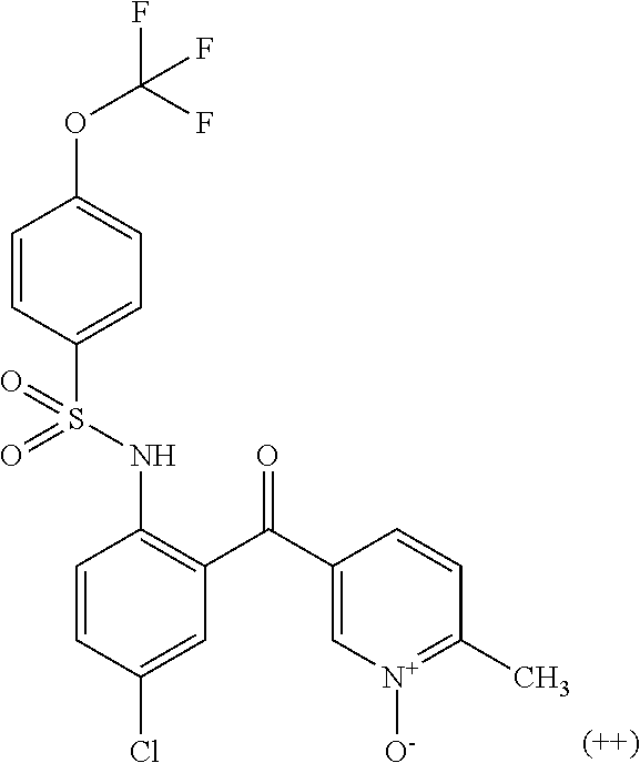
C1=CC(S(NC2=C(C(C3=C[N+]([O-])=C(C)C=C3)=O)C=C(Cl)C=C2)(=O)=O)=CC=C1OC(F)(F)F
